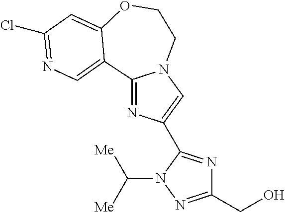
C12=NC(C3=NC(CO)=NN3C([Me])[Me])=CN1CCOC1=CC(Cl)=NC=C21
